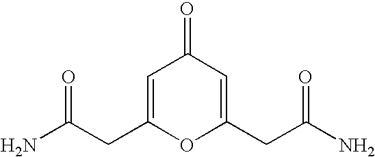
C1=C(CC(N)=O)OC(CC(N)=O)=CC1=O
